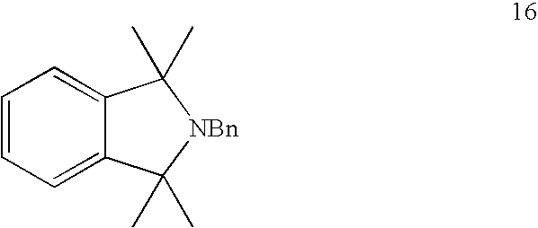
C1=CC=C2C(=C1)C(C)(C)[NBn]C2(C)C
